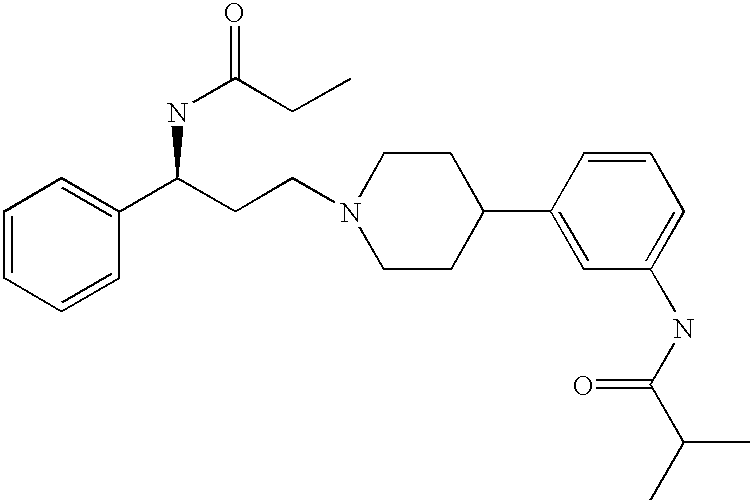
C1=CC=CC(C(CCN2CCC(C3=CC(NC(C(C)C)=O)=CC=C3)CC2)NC(=O)CC)=C1
